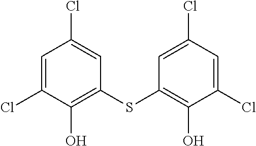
C1=C(Cl)C(O)=C(SC2=C(O)C(Cl)=CC(Cl)=C2)C=C1Cl
